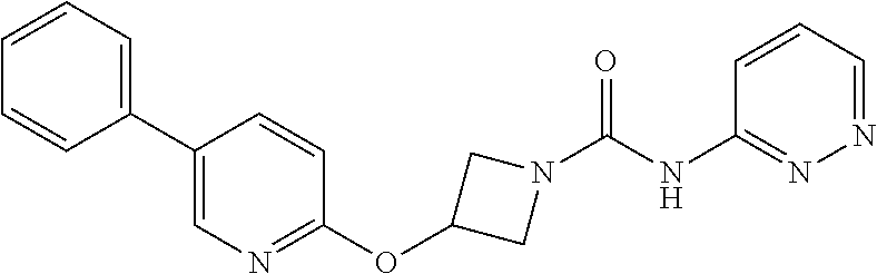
C1=CC=C(C2=CN=C(OC3CN(C(NC4=NN=CC=C4)=O)C3)C=C2)C=C1
